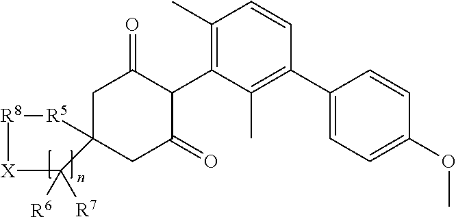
C1C2(CC(=O)C(C3=C(C)C=CC(C4=CC=C(OC)C=C4)=C3C)C1=O)[R5][R8][X]C2([R6])[R7]
